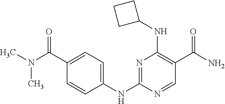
N1=C(NC2=CC=C(C(=O)N(C)C)C=C2)N=CC(C(N)=O)=C1NC1CCC1
